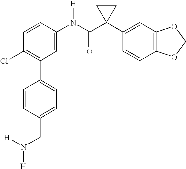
C1=CC(N(C(C2(C3=CC4=C(C=C3)OCO4)CC2)=O)[H])=CC(C2=CC=C(CN([H])[H])C=C2)=C1Cl
